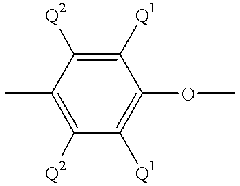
C1([Q1])=C(OC)C([Q1])=C([Q2])C(C)=C1[Q2]
